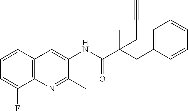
C12=C(C=CC=C1F)C=C(NC(C(CC1=CC=CC=C1)(C)CC#C)=O)C(C)=N2
